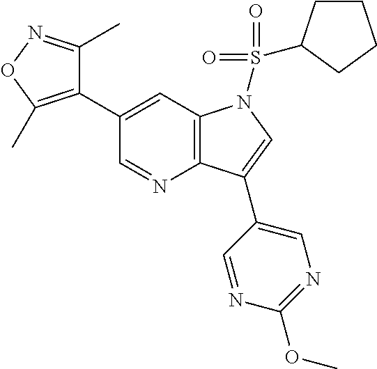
C1(C2=C(C)ON=C2C)=CC2=C(N=C1)C(C1=CN=C(OC)N=C1)=CN2S(=O)(=O)C1CCCC1
